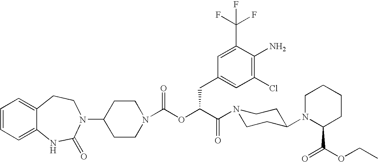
C1(N2C(=O)NC3=CC=CC=C3CC2)CCN(C(OC(C(=O)N2CCC(N3C(C(=O)OCC)CCCC3)CC2)CC2=CC(Cl)=C(N)C(C(F)(F)F)=C2)=O)CC1
